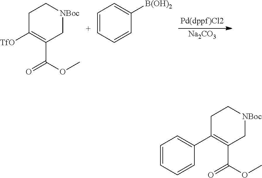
C1C(C2=CC=CC=C2)=C(C(=O)OC)C[NBoc]C1.C1C([TfO])=C(C(=O)OC)C[NBoc]C1.[Na2CO3].C1=[C+]C=CC([B(OH)2])=C1
